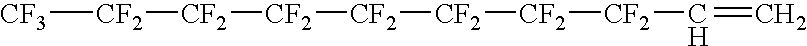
[CF3][CF2][CF2][CF2][CF2][CF2][CF2][CF2]C=C
